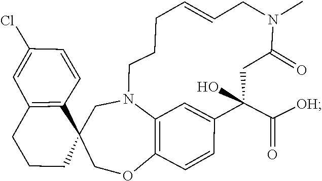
C12=C3C=C(C(O)(C([OH])=O)CC(=O)N(C)CC=CCCCN3CC3(C4=C(C=C(Cl)C=C4)CCC3)CO1)C=C2
